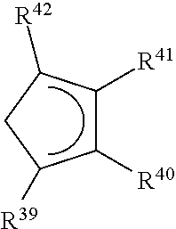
C1([R40])C([R41])C([R42])CC1[R39]
